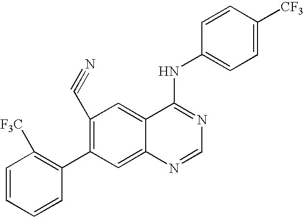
C1=CC=CC(C2=C(C#N)C=C3C(=C2)N=CN=C3NC2=CC=C([CF3])C=C2)=C1[F3C]
